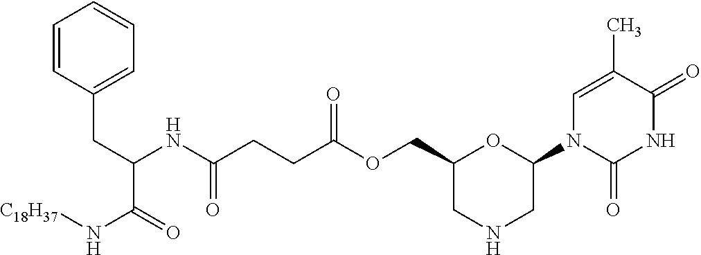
C1=C(C)C(=O)NC(=O)N1C1CNCC(COC(=O)CCC(NC(CC2=CC=CC=C2)C(=O)N[C18H37])=O)O1
